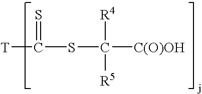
[T]C(SC([C(O)OH])([R4])[R5])=S
